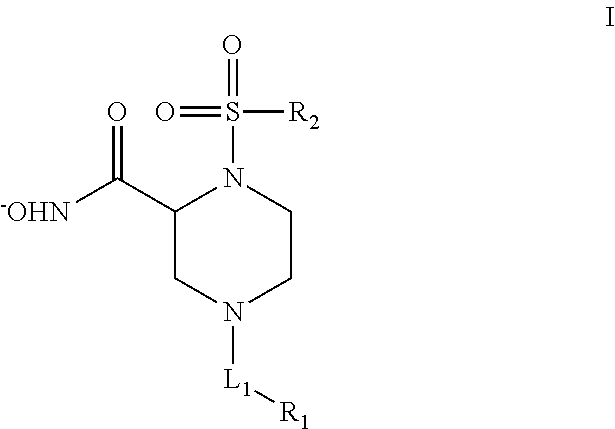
C1(C([-OHN])=O)CN([L1][R1])CCN1S(=O)(=O)[R2]
